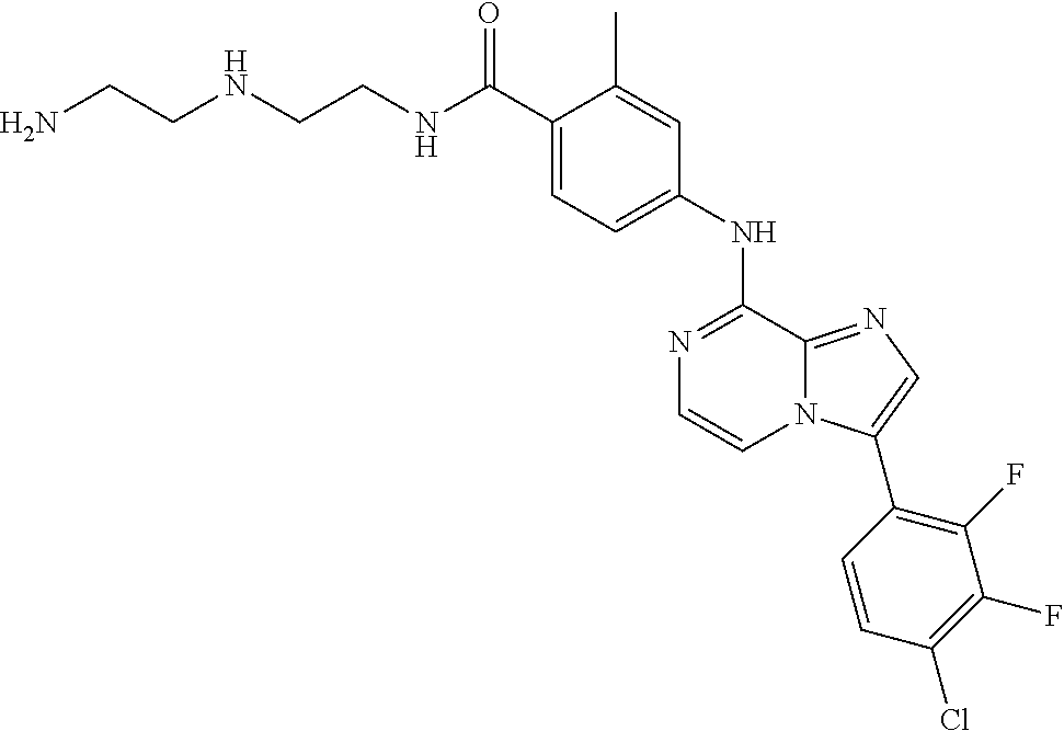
C(C1=CC=C(NC2=NC=CN3C2=NC=C3C2=C(F)C(F)=C(Cl)C=C2)C=C1C)(=O)NCCNCCN
